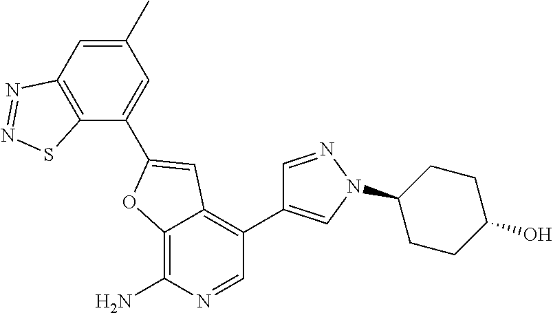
C12=C(SN=N1)C(C1=CC3=C(C4=CN(C5CCC(O)CC5)N=C4)C=NC(N)=C3O1)=CC(C)=C2
